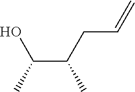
OC(C(CC=C)C)C
